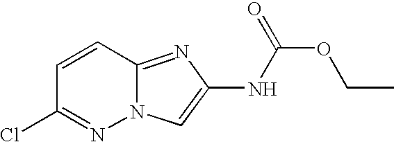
C12=NC(NC(OCC)=O)=CN1N=C(Cl)C=C2
